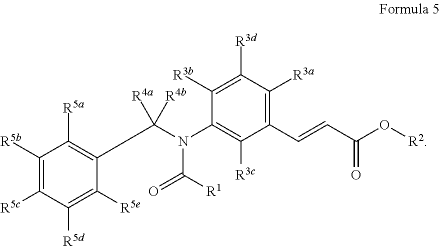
C1([R5b])=C([R5c])C([R5d])=C([R5e])C(C(N(C2=C([R3c])C(C=CC(O[R2])=O)=C([R3a])C([R3d])=C2[R3b])C([R1])=O)([R4a])[R4b])=C1[R5a]
